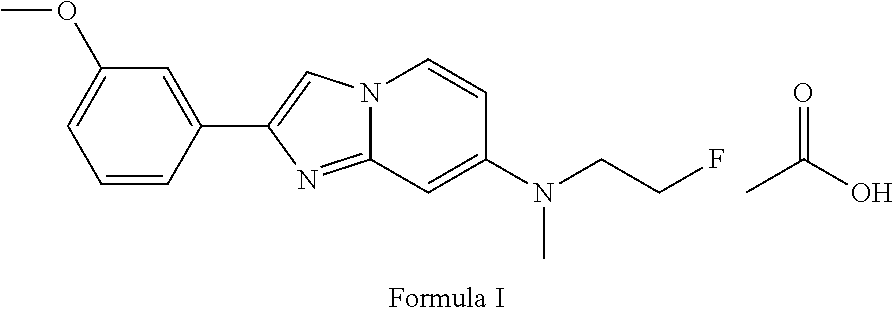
N12C(=NC(C3=CC(OC)=CC=C3)=C1)C=C(N(CCF)C)C=C2.CC(O)=O
